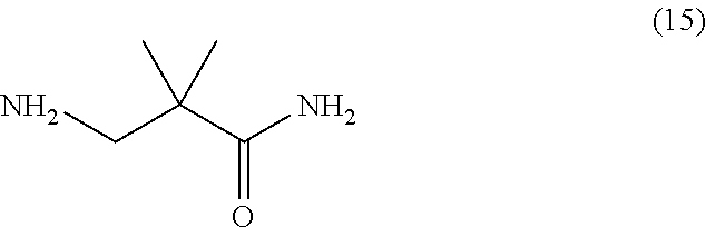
NCC(C(N)=O)(C)C
